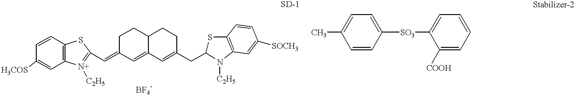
[H3COS]C1=CC2=C(C=C1)SC(C=C1C=C3C(CC1)CCC(CC1SC4=C(N1[C2H5])C=C([SOCH3])C=C4)=C3)=[N+]2[C2H5].CC1=CC=C([SO3]C2=CC=CC=C2[COOH])C=C1
